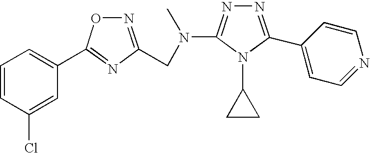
C1=CC(Cl)=CC(C2=NC(CN(C3=NN=C(C4=CC=NC=C4)N3C3CC3)C)=NO2)=C1
